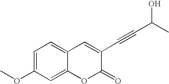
C12=CC=C(OC)C=C1OC(=O)C(C#CC(C)O)=C2
